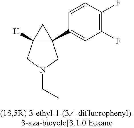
C12([H])C(C3=CC(F)=C(F)C=C3)(C1)CN(CC)C2
